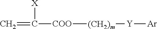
[X]C([COO][(CH2)m][Y][Ar])=C
